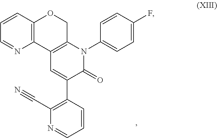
C1(N2C3=C(C=C(C4=C(C#N)N=CC=C4)C2=O)C2=C(C=CC=N2)OC3)=CC=C(F)C=C1
